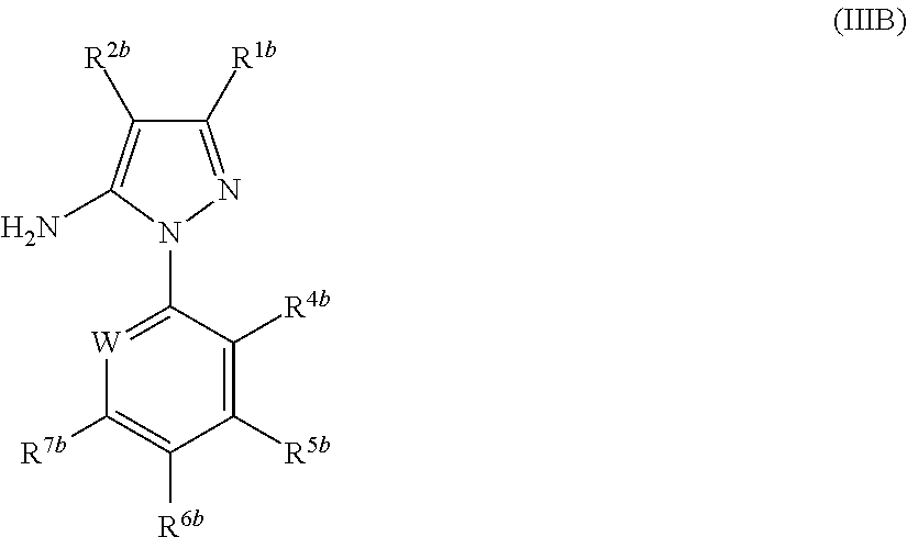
[W]1=C(N2N=C([R1b])C([R2b])=C2N)C([R4b])=C([R5b])C([R6b])=C1[R7b]
